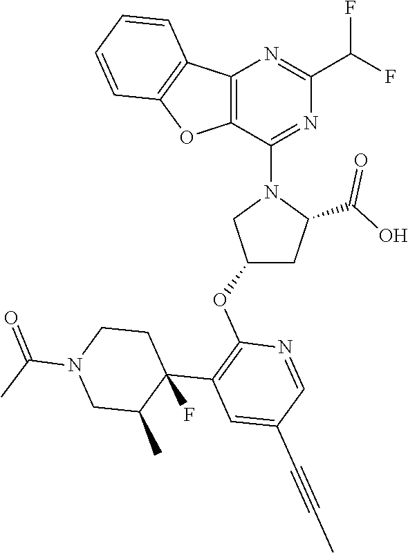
C12=C(OC3=C1C=CC=C3)C(N1CC(OC3=C(C4(F)C(C)CN(C(=O)C)CC4)C=C(C#CC)C=N3)CC1C(O)=O)=NC(C(F)F)=N2
